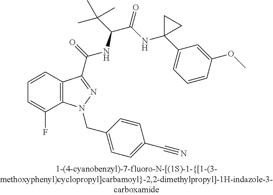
C1=CC2=C(C(F)=C1)N(CC1=CC=C(C#N)C=C1)N=C2C(=O)NC(C(NC1(C2=CC=CC(OC)=C2)CC1)=O)C(C)(C)C
